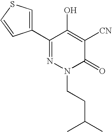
C(C(C)C)CN1N=C(C2=CSC=C2)C(O)=C([CN])C1=O
